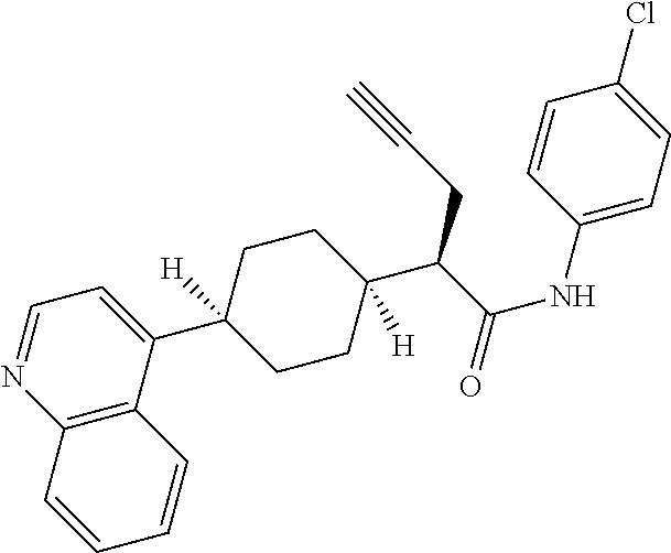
C12=C(C(C3([H])CCC(C(C(NC4=CC=C(Cl)C=C4)=O)CC#C)([H])CC3)=CC=N1)C=CC=C2
